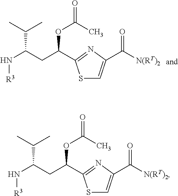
S1C=C(C([N(RT)2])=O)N=C1C(OC(C)=O)CC(C(C)C)N[R3].S1C=C(C([N(RT)2])=O)N=C1C(OC(C)=O)CC(C(C)C)N[R3]
